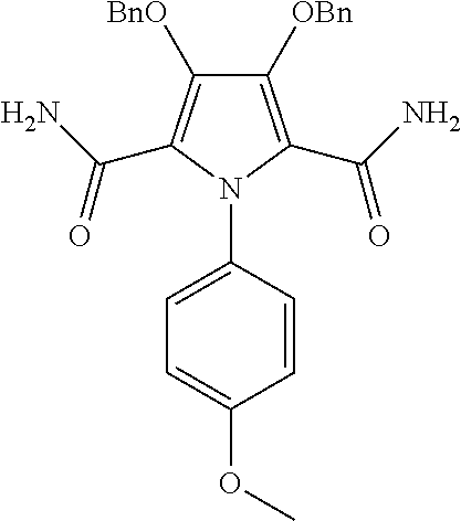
C1([OBn])=C(C(N)=O)N(C2=CC=C(OC)C=C2)C(C(N)=O)=C1[BnO]
